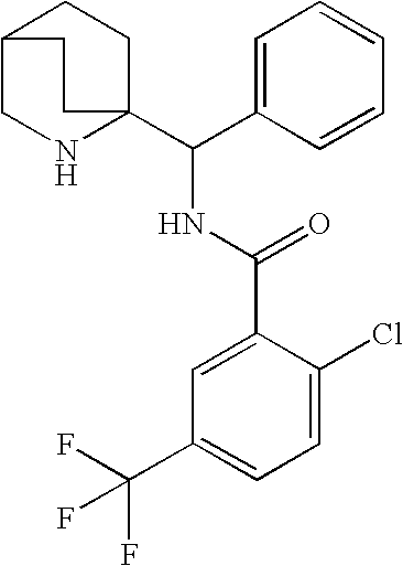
C1=C(C(C23CCC(CN2)CC3)NC(C2=CC(C(F)(F)F)=CC=C2Cl)=O)C=CC=C1
